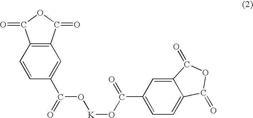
C1=CC2=C(C=C1C(=O)O[K]OC(C1=CC=C3C(=C1)C(=O)OC3=O)=O)C(=O)OC2=O
